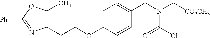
C1(CCOC2=CC=C(CN(C[CO2CH3])C(Cl)=O)C=C2)=C(C)OC([Ph])=N1
